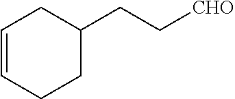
C1=CCCC(CC[CHO])C1
